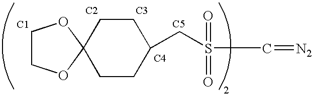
C1CC2(CCC1CS(=O)(=O)C=[N2])OCCO2.[C1].[C2].[C3].[C4].[C5]
